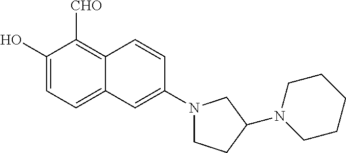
C1(O)=CC=C2C(=C1[CHO])C=CC(N1CCC(N3CCCCC3)C1)=C2
